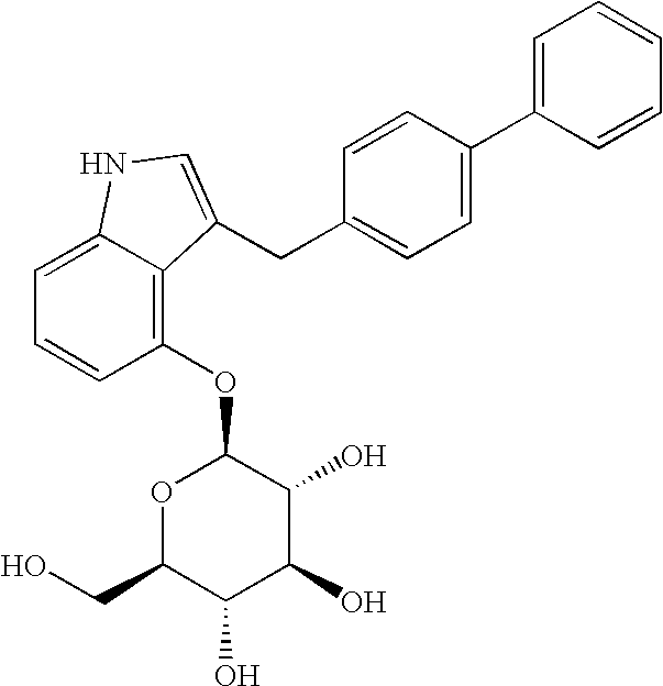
C1(OC2OC(CO)C(O)C(O)C2O)=C2C(=CC=C1)NC=C2CC1=CC=C(C2=CC=CC=C2)C=C1
